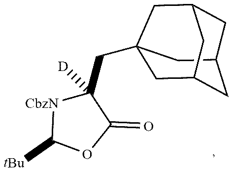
C1([tBu])OC(=O)C(CC23CC4CC(CC(C4)C2)C3)([D])[NCbz]1
